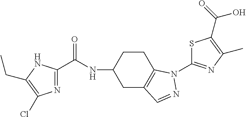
N1=C(C(NC2CC3=C(CC2)N(C2=NC(C)=C(C(=O)O)S2)N=C3)=O)NC(CC)=C1Cl
